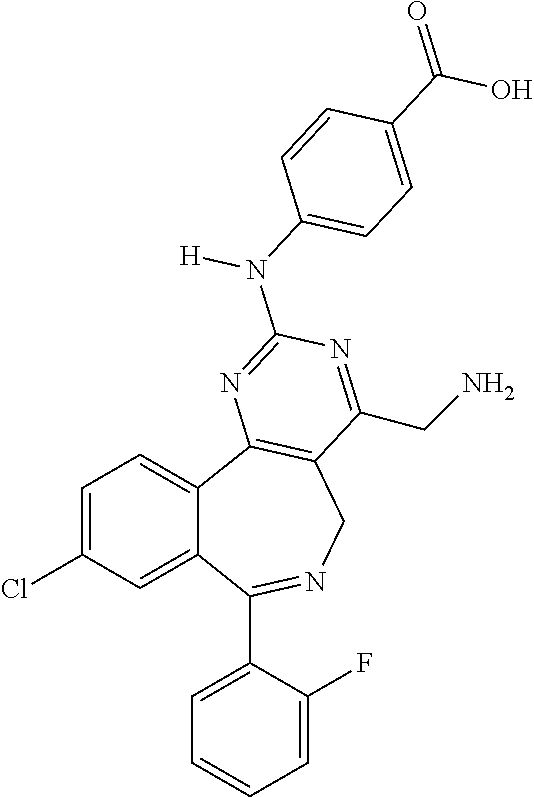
C1=C(Cl)C=C2C(=C1)C1=C(CN=C2C2=CC=CC=C2F)C(CN)=NC(N([H])C2=CC=C(C(O)=O)C=C2)=N1
